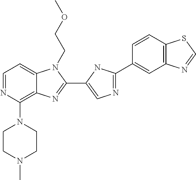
C1=NC(N2CCN(C)CC2)=C2C(=C1)N(CCOC)C(C1=CN=C(C3=CC4=C(C=C3)SC=N4)N1)=N2
